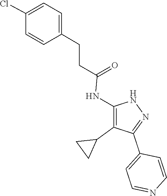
N1C(NC(CCC2=CC=C(Cl)C=C2)=O)=C(C2CC2)C(C2=CC=NC=C2)=N1
